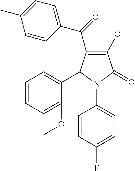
C1(O)=C(C(C2=CC=C(C)C=C2)=O)C(C2=CC=CC=C2OC)N(C2=CC=C(F)C=C2)C1=O
